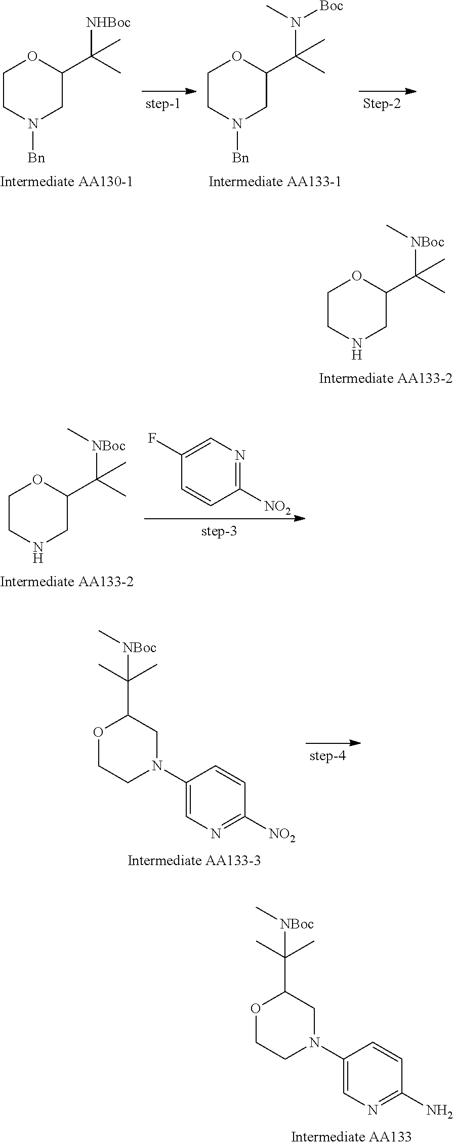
C1CN([Bn])CC(C(C)([NHBoc])C)O1.C1CN([Bn])CC(C(C)(N(C)[Boc])C)O1.C1CNCC(C(C)([NBoc]C)C)O1.C1CNCC(C(C)([NBoc]C)C)O1.C1([NO2])=NC=C(F)C=C1.C1([NO2])=NC=C(N2CC(C(C)(C)[NBoc]C)OCC2)C=C1.C1(N)=NC=C(N2CC(C(C)(C)[NBoc]C)OCC2)C=C1
